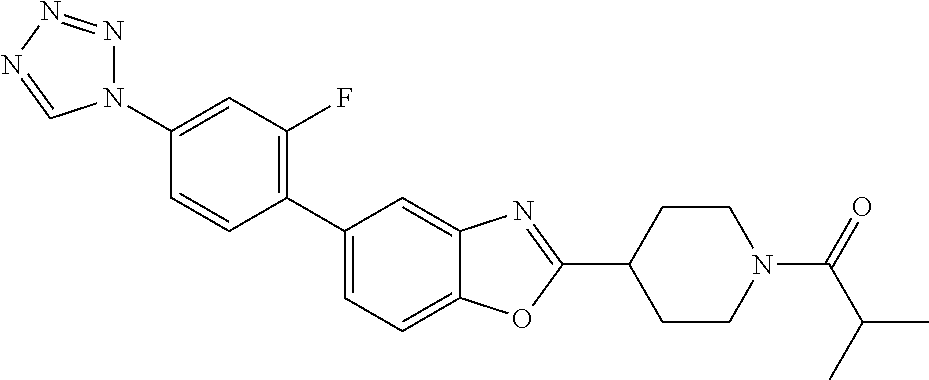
C1(N2N=NN=C2)=CC(F)=C(C2=CC=C3C(=C2)N=C(C2CCN(C(=O)C(C)C)CC2)O3)C=C1
